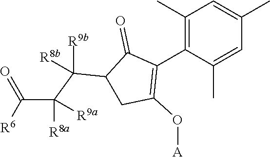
C1(C)=C(C2=C(O[A])CC(C([R9b])(C(C([R6])=O)([R9a])[R8a])[R8b])C2=O)C(C)=CC(C)=C1
